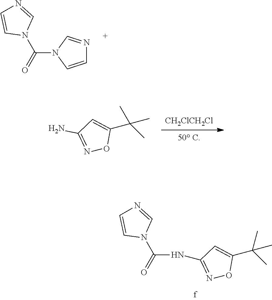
N1(C(=O)N2C=NC=C2)C=CN=C1.[50 C].[CH2ClCH2Cl].NC1=NOC(C(C)(C)C)=C1.N(C(=O)N1C=NC=C1)C1=NOC(C(C)(C)C)=C1
